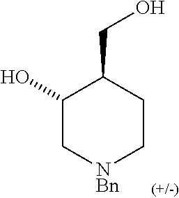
C1(O)C[NBn]CCC1CO
